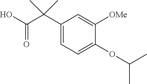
C1(C(C(O)=O)(C)C)=CC=C(OC(C)C)C([OMe])=C1
